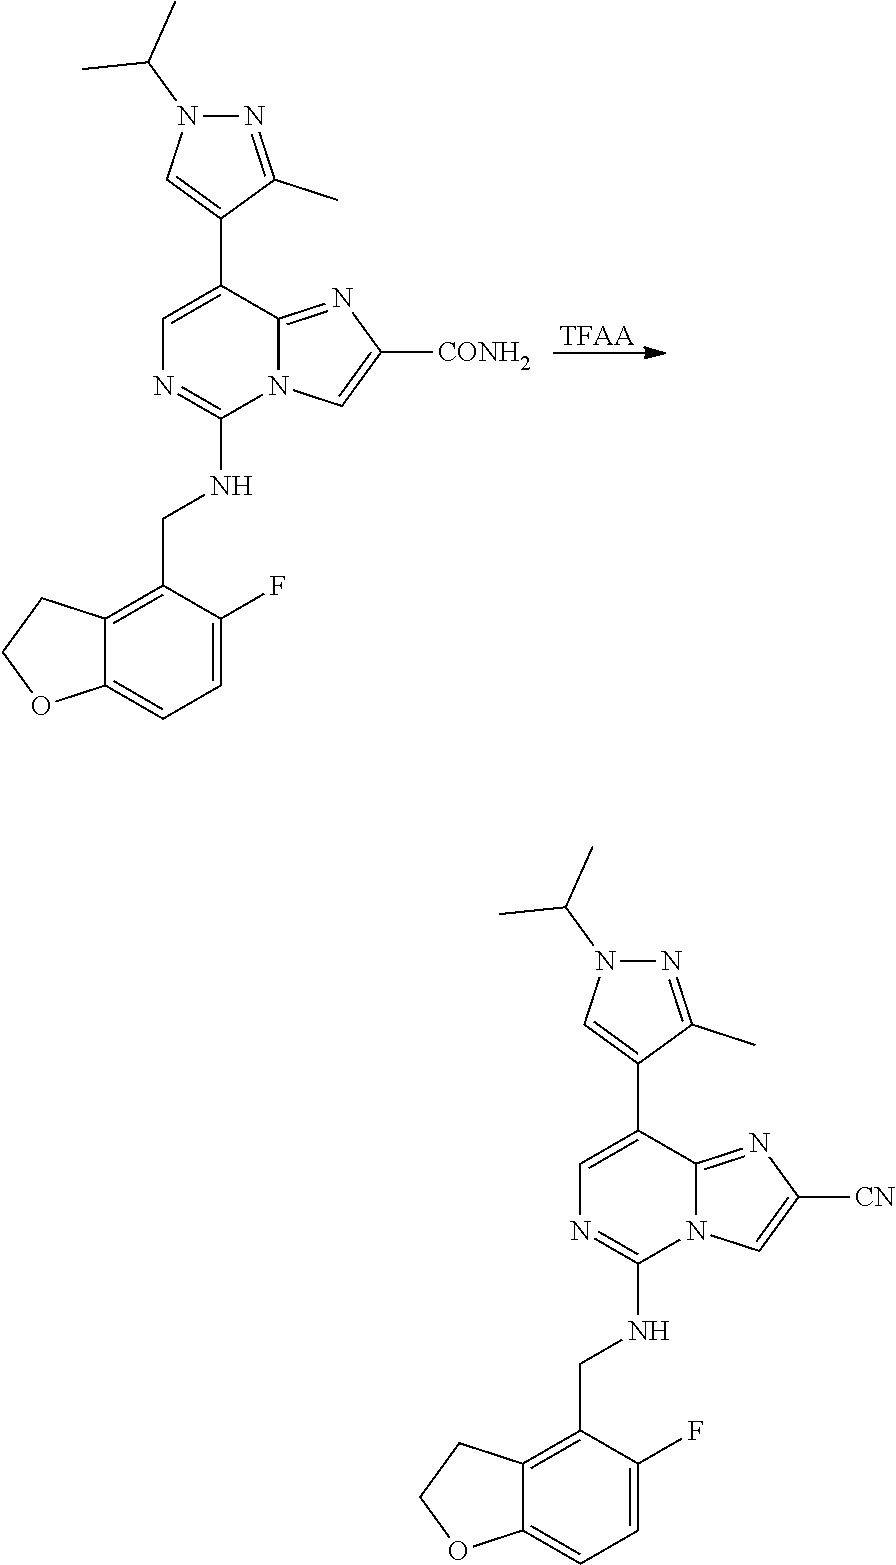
C1=C(C2=CN(C(C)C)N=C2C)C2=NC([CN])=CN2C(NCC2=C3C(=CC=C2F)OCC3)=N1.C1=C(C2=CN(C(C)C)N=C2C)C2=NC([CONH2])=CN2C(NCC2=C3C(=CC=C2F)OCC3)=N1.[TFAA]
